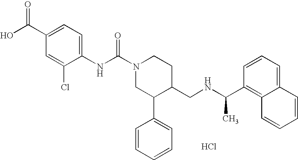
Cl.C1(NC(N2CC(C3=CC=CC=C3)C(CNC(C3=C4C(=CC=C3)C=CC=C4)C)CC2)=O)=CC=C(C(=O)O)C=C1Cl
